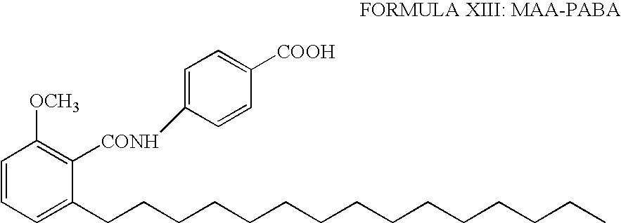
C1=CC=C(CCCCCCCCCCCCCCC)C([CONH]C2=CC=C([COOH])C=C2)=C1[OCH3]
